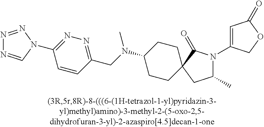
C1=C(N2C(C)CC3(C2=O)CCC(N(CC2=NN=C(N4C=NN=N4)C=C2)C)CC3)COC1=O
